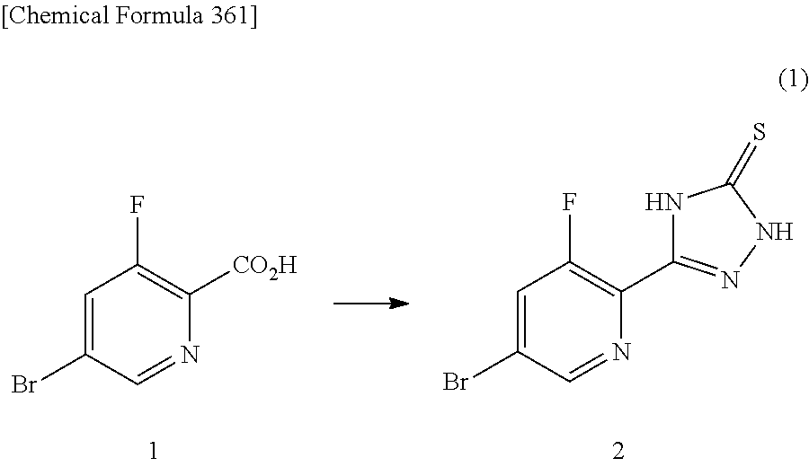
C1=C(Br)C=NC(C2=NNC(=S)N2)=C1F.C1=C(Br)C=NC([CO2H])=C1F
